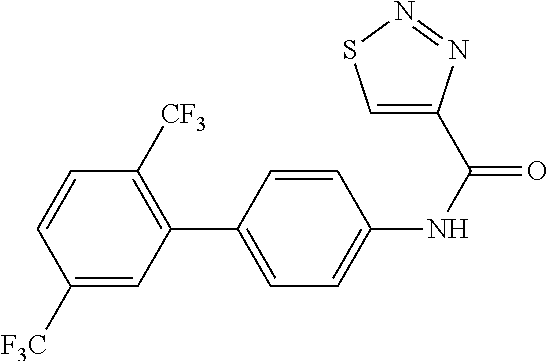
C1(C2=CC=C(NC(=O)C3=CSN=N3)C=C2)=C([CF3])C=CC([F3C])=C1
